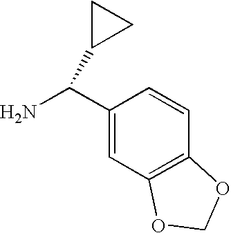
NC(C1CC1)C1=CC2=C(C=C1)OCO2
